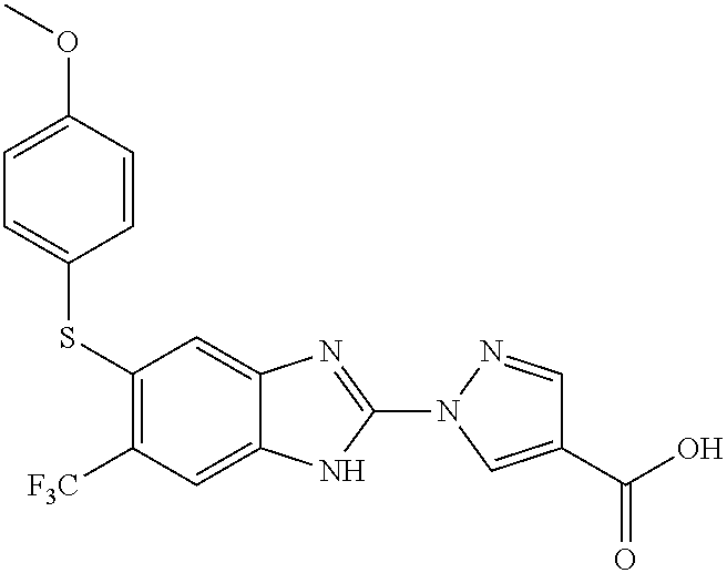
S(C1=C([F3C])C=C2C(=C1)N=C(N1C=C(C(=O)O)C=N1)N2)C1=CC=C(OC)C=C1
